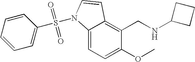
C1(OC)=CC=C2C(=C1CNC1CCC1)C=CN2S(=O)(=O)C1=CC=CC=C1
